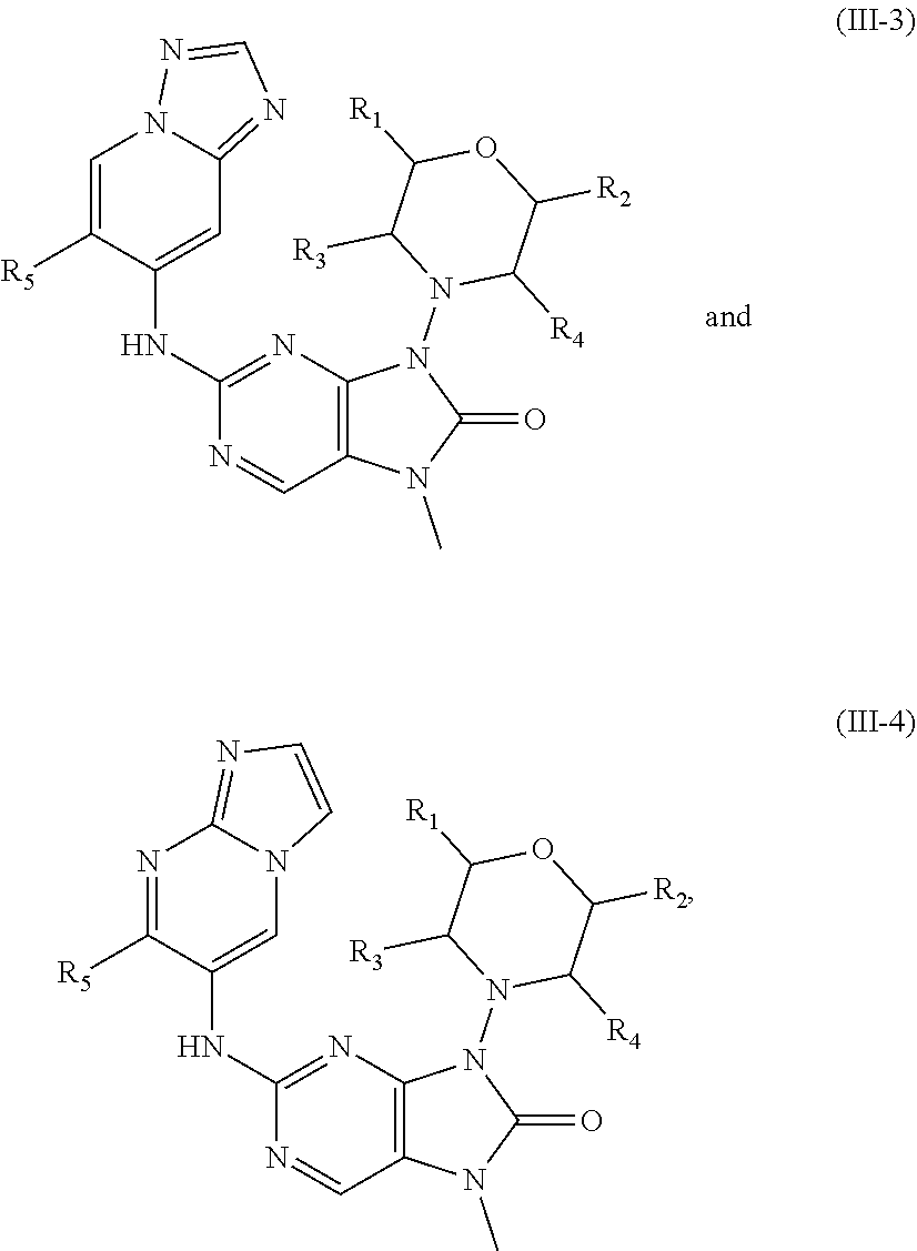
C1=C([R5])C(NC2=NC3=C(C=N2)N(C)C(=O)N3N2C([R4])C([R2])OC([R1])C2[R3])=CC2=NC=NN12.N1=C([R5])C(NC2=NC3=C(C=N2)N(C)C(=O)N3N2C([R4])C([R2])OC([R1])C2[R3])=CN2C1=NC=C2
